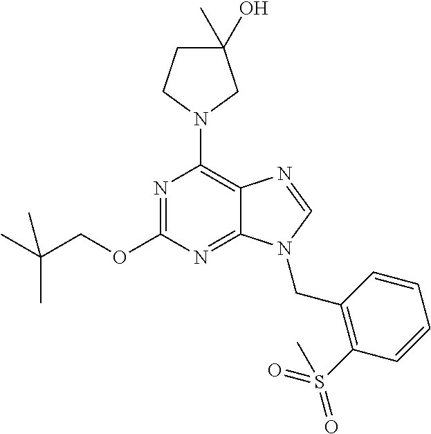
N1=C(OCC(C)(C)C)N=C2C(=C1N1CCC(C)(O)C1)N=CN2CC1=C(S(=O)(=O)C)C=CC=C1
